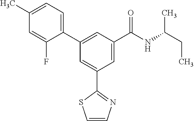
C1=CN=C(C2=CC(C3=CC=C(C)C=C3F)=CC(C(NC(CC)C)=O)=C2)S1
